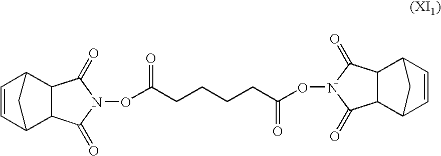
C1=CC2C3C(C1C2)C(=O)N(OC(CCCCC(ON1C(=O)C2C(C1=O)C1C=CC2C1)=O)=O)C3=O
